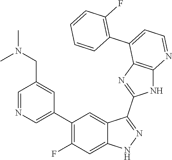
C1=NC=C(C2=C(F)C=C3C(=C2)C(C2=NC4=C(N2)N=CC=C4C2=C(F)C=CC=C2)=NN3)C=C1CN(C)C
